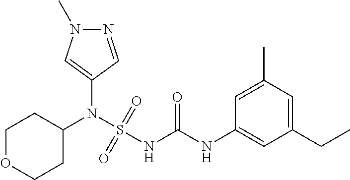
C1(N(S(NC(NC2=CC(CC)=CC(C)=C2)=O)(=O)=O)C2CCOCC2)=CN(C)N=C1
